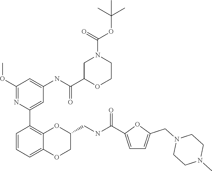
C1(OC)=NC(C2=C3C(=CC=C2)OCC(CNC(=O)C2=CC=C(CN4CCN(C)CC4)O2)O3)=CC(NC(C2OCCN(C(=O)OC(C)(C)C)C2)=O)=C1
